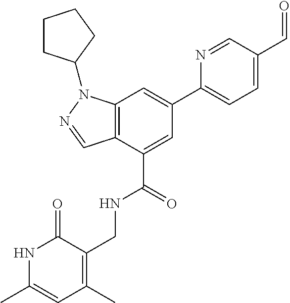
N1C(C)=CC(C)=C(CNC(C2=CC(C3=CC=C(C=O)C=N3)=CC3=C2C=NN3C2CCCC2)=O)C1=O
